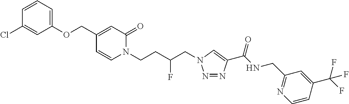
N1=NC(C(NCC2=NC=CC(C(F)(F)F)=C2)=O)=CN1CC(CCN1C(=O)C=C(COC2=CC=CC(Cl)=C2)C=C1)F
